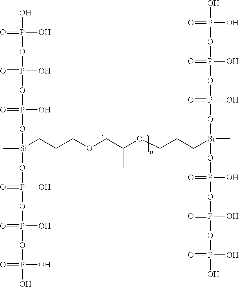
OP(O)(=O)OP(O)(=O)OP(O)(=O)O[Si](OP(=O)(O)OP(OP(O)(O)=O)(O)=O)(C)CCCOCC(OCCC[Si](OP(OP(OP(O)(O)=O)(O)=O)(O)=O)(OP(=O)(O)OP(OP(O)(O)=O)(O)=O)C)C
